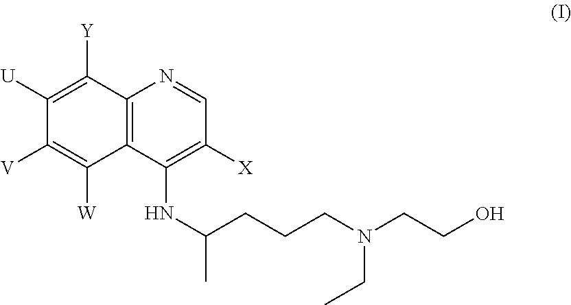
C12=C(C(NC(CCCN(CCO)CC)C)=C([X])C=N1)C([W])=C([V])C([U])=C2[Y]
